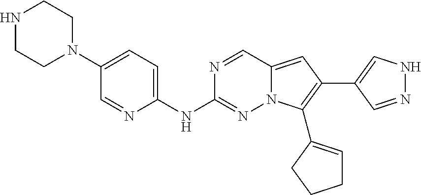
N1CCN(C2=CC=C(NC3=NN4C(=CC(C5=CNN=C5)=C4C4=CCCC4)C=N3)N=C2)CC1
